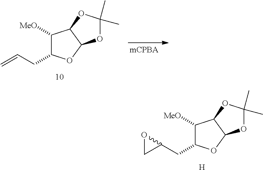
C1([MeO])C(CC2OC2)OC2C1OC(C)(C)O2.[H].C1([MeO])C(CC=C)OC2C1OC(C)(C)O2
